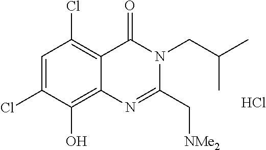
C1=C(Cl)C(O)=C2C(=C1Cl)C(=O)N(CC(C)C)C(C[NMe2])=N2.Cl
